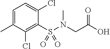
C1=C(C)C(Cl)=C(S(N(CC(O)=O)C)(=O)=O)C(Cl)=C1
